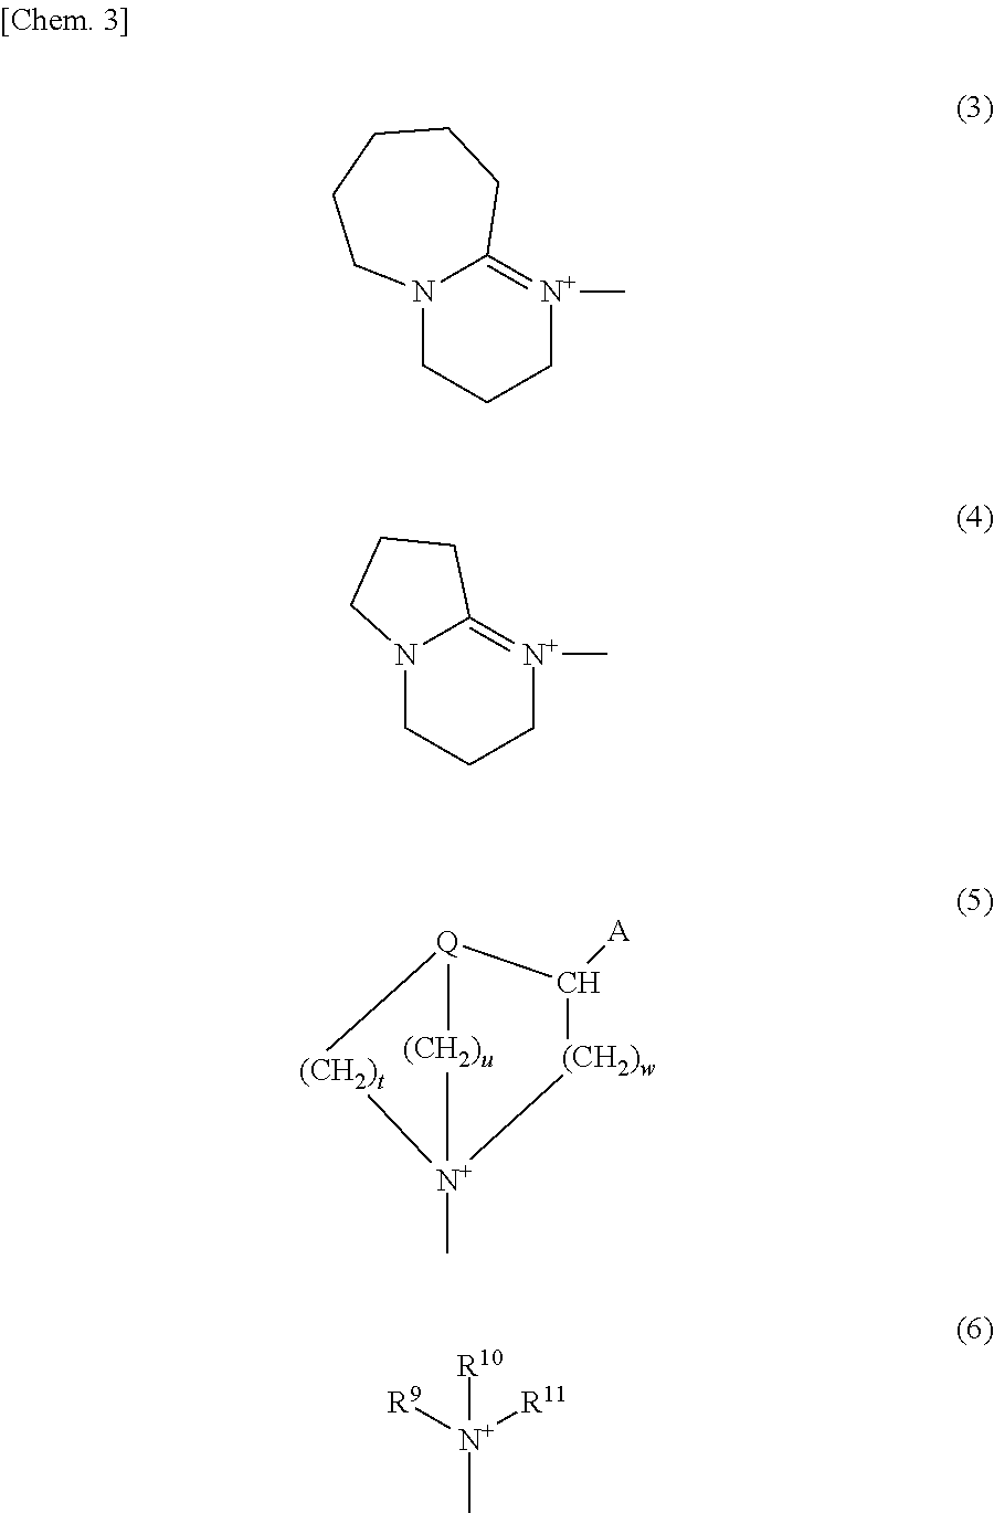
N12CCC[N+](C)=C1CCCCC2.N12CCC[N+](C)=C1CCC2.[Q]12[(CH2)u][N+](C)([(CH2)t]1)[(CH2)w]C2[A].[R10][N+]([R9])([R11])C
